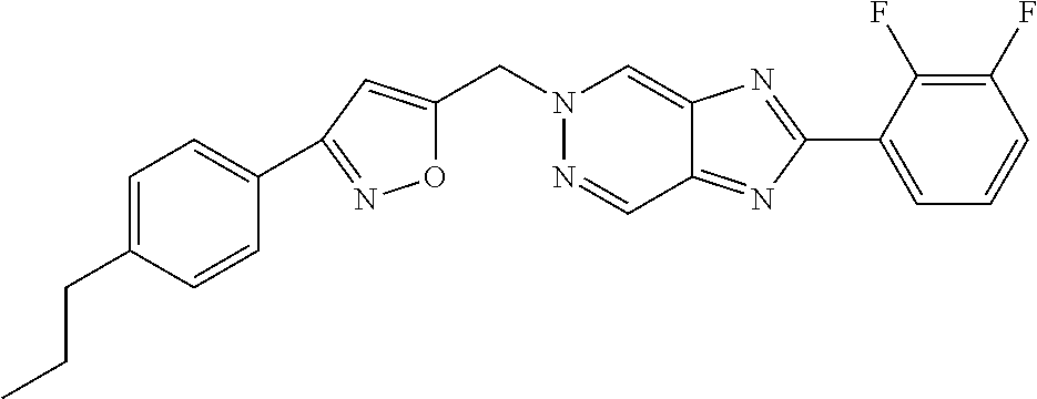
C(N1N=CC2=NC(C3=CC=CC(F)=C3F)=NC2=C1)C1=CC(C2=CC=C(CCC)C=C2)=NO1
